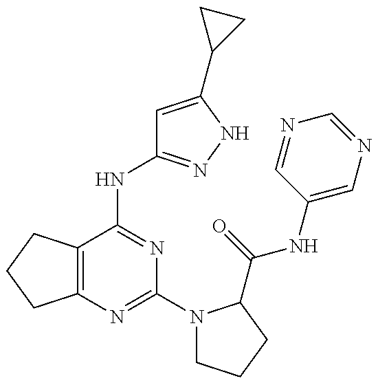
C12=C(C(NC3=NNC(C4CC4)=C3)=NC(N3CCCC3C(=O)NC3=CN=CN=C3)=N1)CCC2
